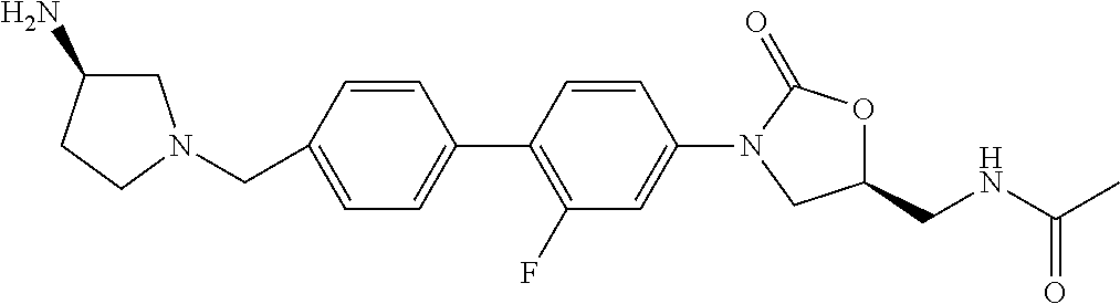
C1(CN2CC(N)CC2)=CC=C(C2=C(F)C=C(N3CC(CNC(C)=O)OC3=O)C=C2)C=C1
